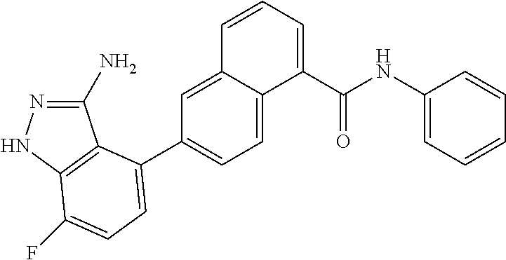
C1(N)=NNC2=C1C(C1=CC=C3C(=C1)C=CC=C3C(NC1=CC=CC=C1)=O)=CC=C2F
